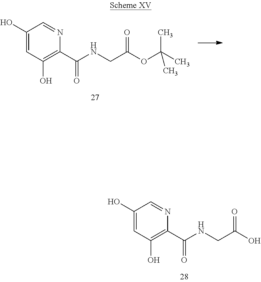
C1(O)=CC(O)=C(C(NCC(OC(C)(C)C)=O)=O)N=C1.C1(O)=CC(O)=C(C(NCC(O)=O)=O)N=C1
